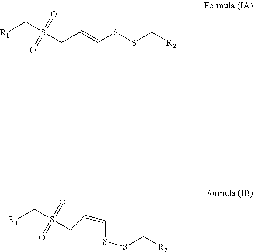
[R1]CS(CC=CSSC[R2])(=O)=O.[R1]CS(CC=CSSC[R2])(=O)=O
